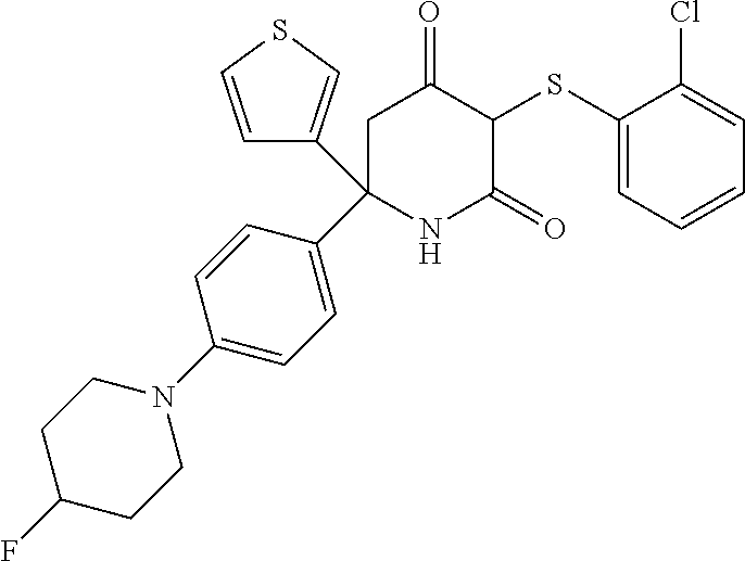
C1(SC2C(=O)CC(C3=CC=C(N4CCC(F)CC4)C=C3)(C3=CSC=C3)NC2=O)=CC=CC=C1Cl
